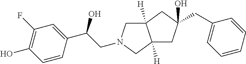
C12([H])CN(CC(C3=CC(F)=C(O)C=C3)O)CC1([H])CC(CC1=CC=CC=C1)(O)C2
